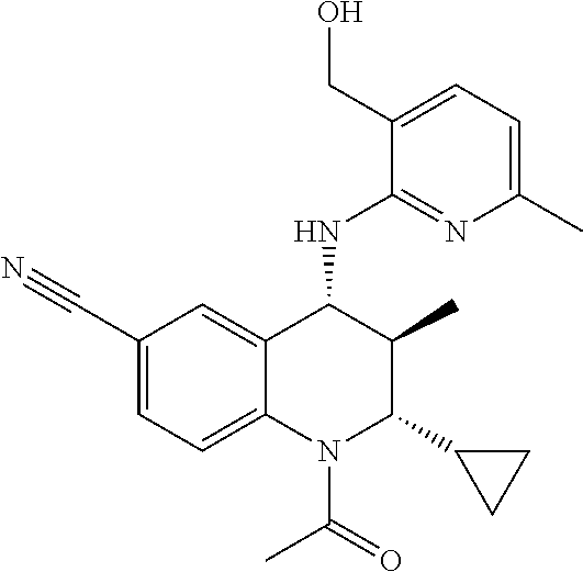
C1(CO)=CC=C(C)N=C1NC1C2=CC(C#N)=CC=C2N(C(C)=O)C(C2CC2)C1C
